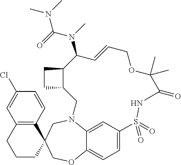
C1CCC2(C3=C1C=C(Cl)C=C3)COC1=CC=C3C=C1N(C2)CC1C(CC1)C(N(C(=O)N(C)C)C)C=CCOC(C)(C)C(=O)NS3(=O)=O
